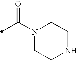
N1(C(C)=O)CCNCC1
